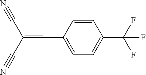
C1=CC(C=C(C#N)C#N)=CC=C1C(F)(F)F
